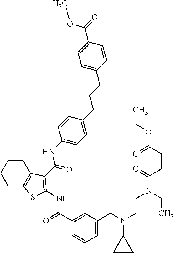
C1CC2=C(CC1)SC(NC(=O)C1=CC(CN(C3CC3)CCN(C(CCC(OCC)=O)=O)CC)=CC=C1)=C2C(=O)NC1=CC=C(CCCC2=CC=C(C(=O)OC)C=C2)C=C1
